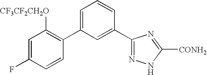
C1=C(F)C=CC(C2=CC=CC(C3=NNC([CONH2])=N3)=C2)=C1[CF3CF2CH2O]
